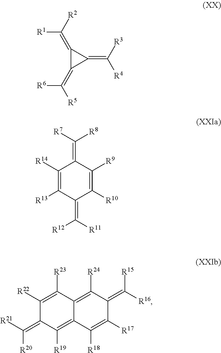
C1(=C([R5])[R6])C(=C([R3])[R4])C1=C([R2])[R1].C1([R14])=C([R13])C(=C([R11])[R12])C([R10])=C([R9])C1=C([R7])[R8].C1([R22])=C([R23])C2=C([R24])C(=C([R16])[R15])C([R17])=C([R18])C2=C([R19])C1=C([R21])[R20]
